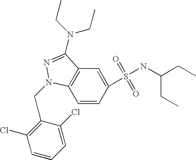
C1=CC(S(=O)(=O)NC(CC)CC)=CC2=C1N(CC1=C(Cl)C=CC=C1Cl)N=C2N(CC)CC
